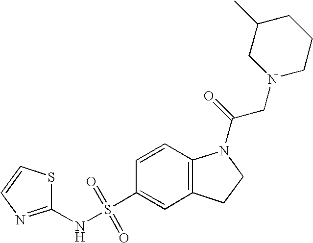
C1(NS(C2=CC3=C(C=C2)N(C(=O)CN2CCCC(C)C2)CC3)(=O)=O)=NC=CS1
